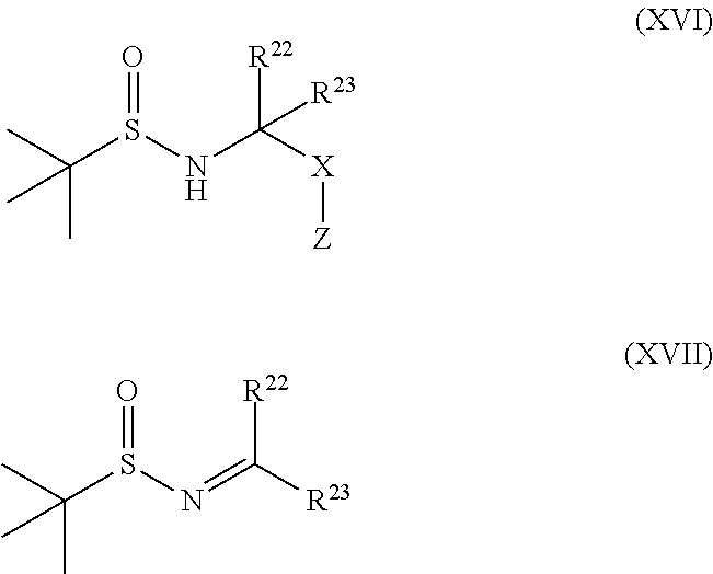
C(S(NC([X][Z])([R22])[R23])=O)(C)(C)C.C(S(N=C([R23])[R22])=O)(C)(C)C
